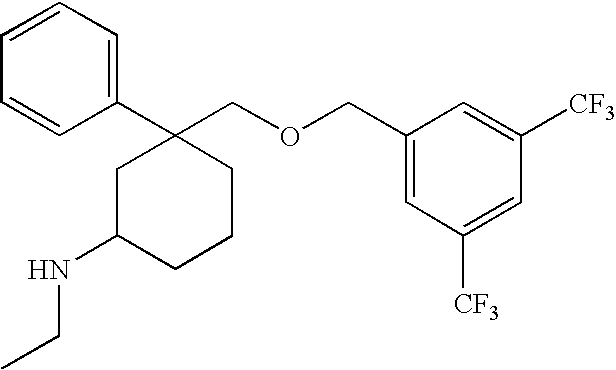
C1=CC=C(C2(COCC3=CC([CF3])=CC([CF3])=C3)CC(NCC)CCC2)C=C1
